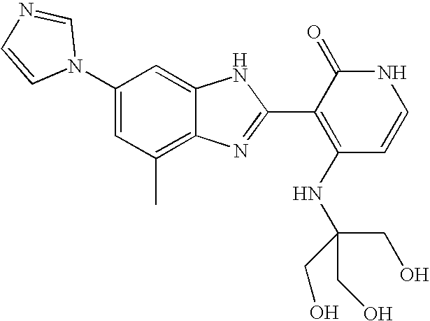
C1(C)=C2C(=CC(N3C=NC=C3)=C1)NC(C1=C(NC(CO)(CO)CO)C=CNC1=O)=N2
